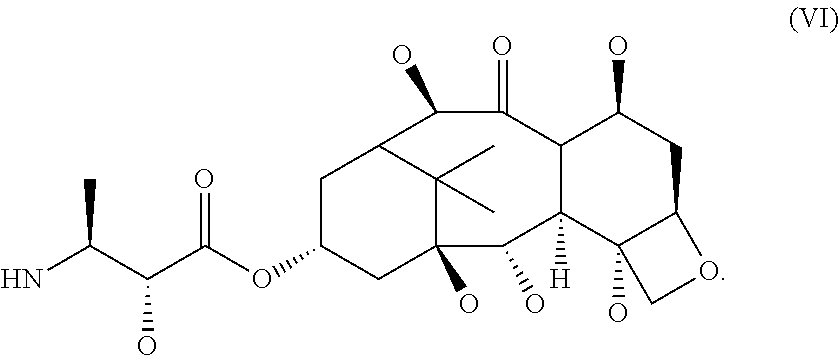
CC(C(C(OC1CC2(O)C(C)(C)C(C1)C(O)C(=O)C1C([H])(C2O)C2(O)C(CC1O)OC2)=O)O)N
